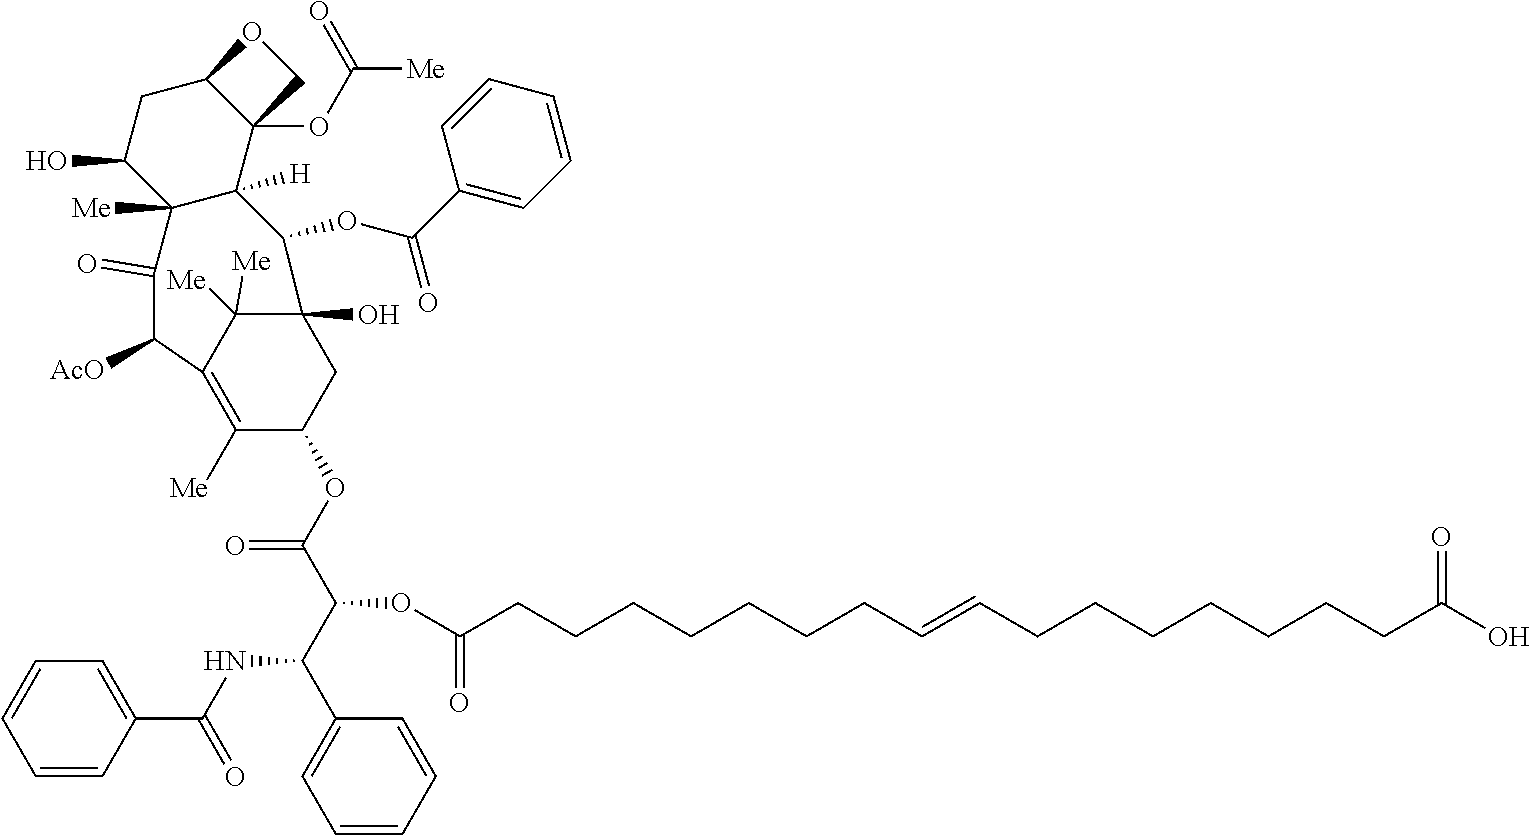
C(=O)(CCCCCCCC=CCCCCCCCC(=O)O)OC(C(NC(C1=CC=CC=C1)=O)C1=CC=CC=C1)C(=O)OC1C([Me])=C2C([Me])([Me])C(O)(C1)C(OC(C1=CC=CC=C1)=O)C1([H])C([Me])(C(O)CC3C1(OC([Me])=O)CO3)C(=O)C2[AcO]
